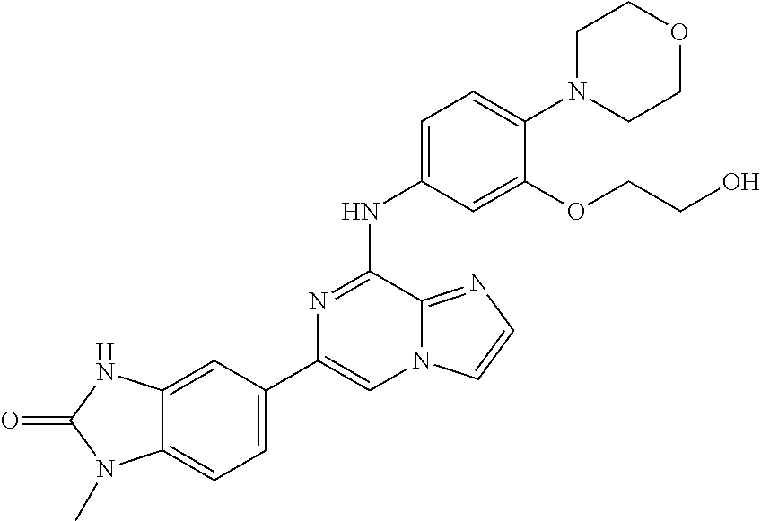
C1(C2=CC=C3C(=C2)NC(=O)N3C)=CN2C(=NC=C2)C(NC2=CC=C(N3CCOCC3)C(OCCO)=C2)=N1
